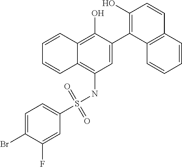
C1=C(C2=C(O)C=CC3=C2C=CC=C3)C(O)=C2C(=C1NS(C1=CC=C(Br)C(F)=C1)(=O)=O)C=CC=C2
